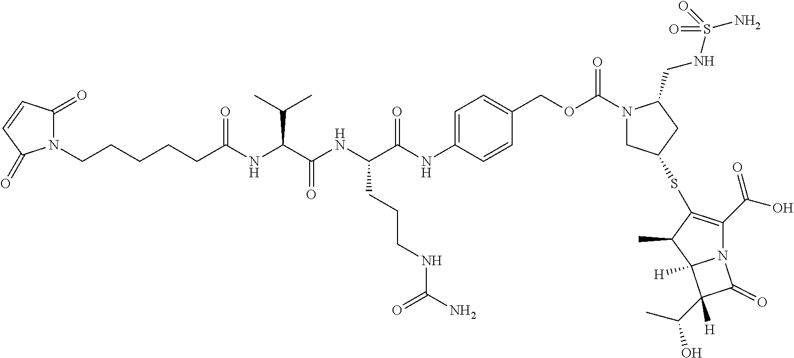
N1(CCCCCC(NC(C(NC(C(NC2=CC=C(COC(N3CC(SC4=C(C(O)=O)N5C([H])(C4C)C(C(O)C)([H])C5=O)CC3CNS(N)(=O)=O)=O)C=C2)=O)CCCNC(N)=O)=O)C(C)C)=O)C(=O)C=CC1=O
